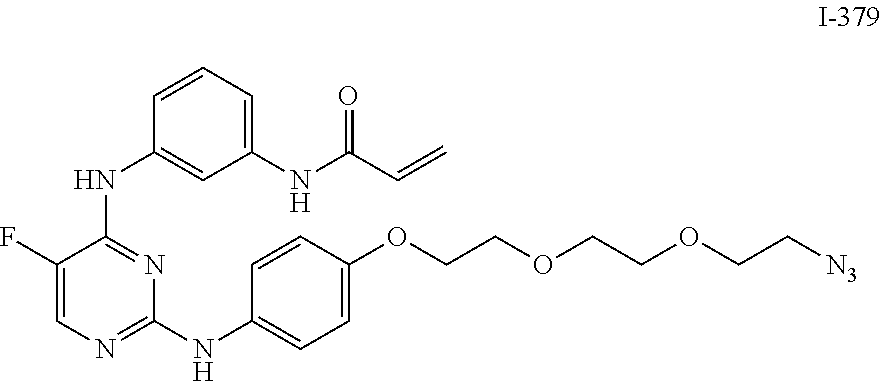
C1=CC=C(NC(C=C)=O)C=C1NC1=NC(NC2=CC=C(OCCOCCOCC[N3])C=C2)=NC=C1F
